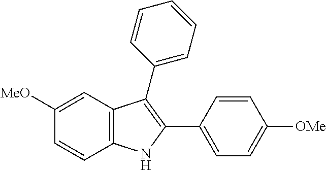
C1([MeO])=CC2=C(C=C1)NC(C1=CC=C([OMe])C=C1)=C2C1=CC=CC=C1
